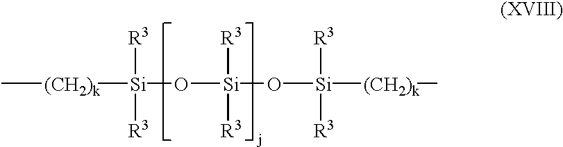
C[(CH2)k][Si]([R3])([R3])O[Si](O[Si]([(CH2)k]C)([R3])[R3])([R3])[R3]
